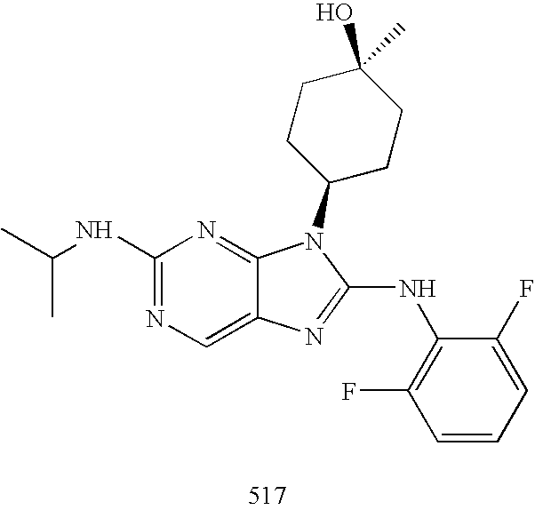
C1(NC(C)C)=NC=C2C(=N1)N(C1CCC(O)(C)CC1)C(NC1=C(F)C=CC=C1F)=N2
